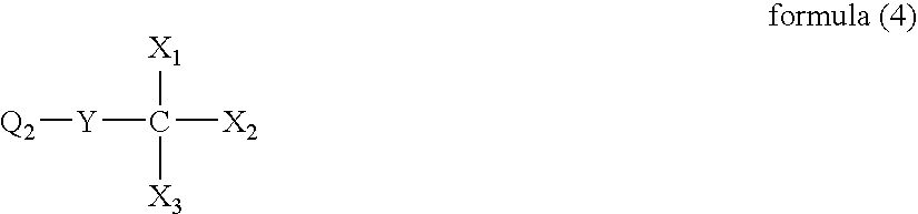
[Q2][Y]C([X2])([X1])[X3]
